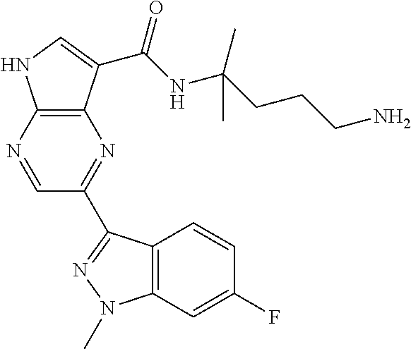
C12=C(N=CC(C3=NN(C)C4=C3C=CC(F)=C4)=N1)NC=C2C(NC(C)(CCCN)C)=O
